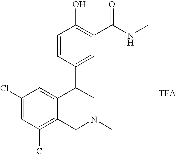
C1(Cl)=C2C(=CC(Cl)=C1)C(C1=CC(C(NC)=O)=C(O)C=C1)CN(C)C2
